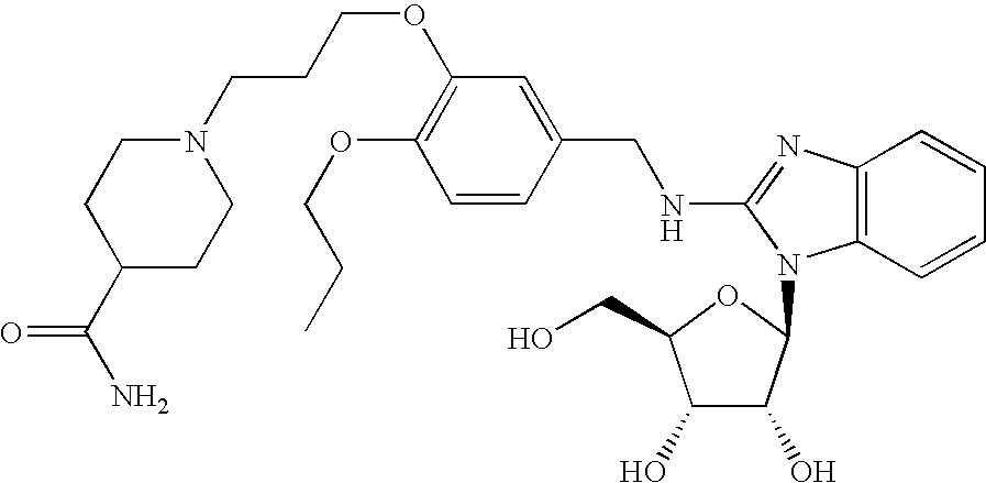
C1(OCCC)=C(OCCCN2CCC(C(N)=O)CC2)C=C(CNC2=NC3=C(C=CC=C3)N2C2C(O)C(O)C(CO)O2)C=C1
